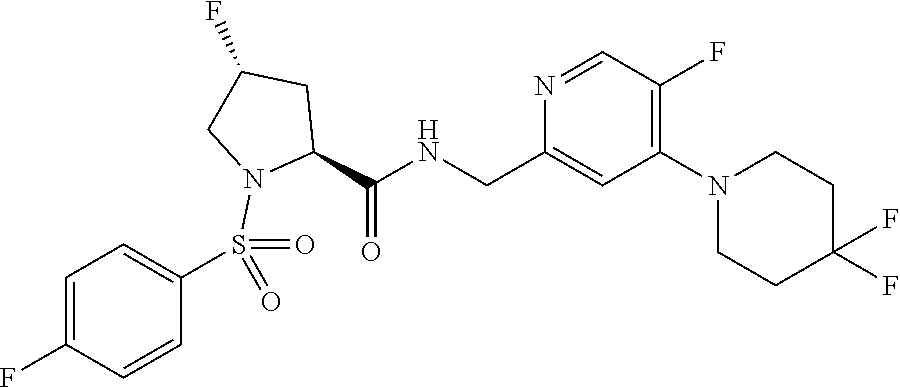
N1=CC(F)=C(N2CCC(F)(F)CC2)C=C1CNC(C1CC(F)CN1S(=O)(=O)C1=CC=C(F)C=C1)=O
